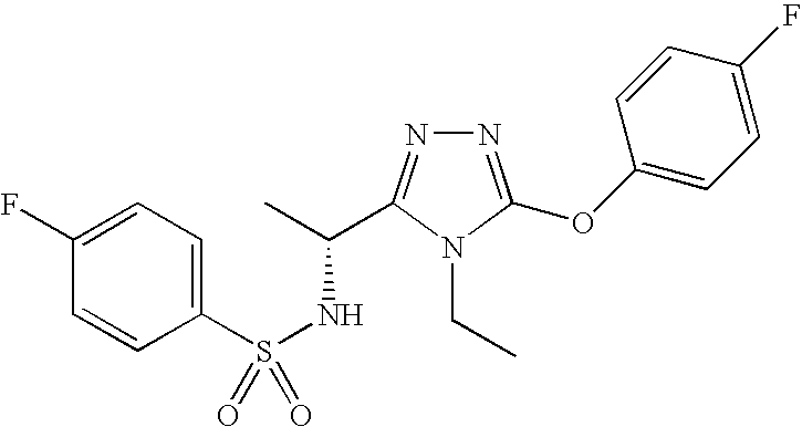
N1=C(OC2=CC=C(F)C=C2)N(CC)C(C(C)NS(=O)(C2=CC=C(F)C=C2)=O)=N1
